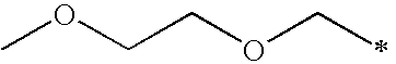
COCCOCC
